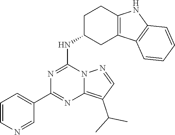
C1=CN=CC(C2=NC3=C(C(C)C)C=NN3C(NC3CC4=C(CC3)NC3=C4C=CC=C3)=N2)=C1
